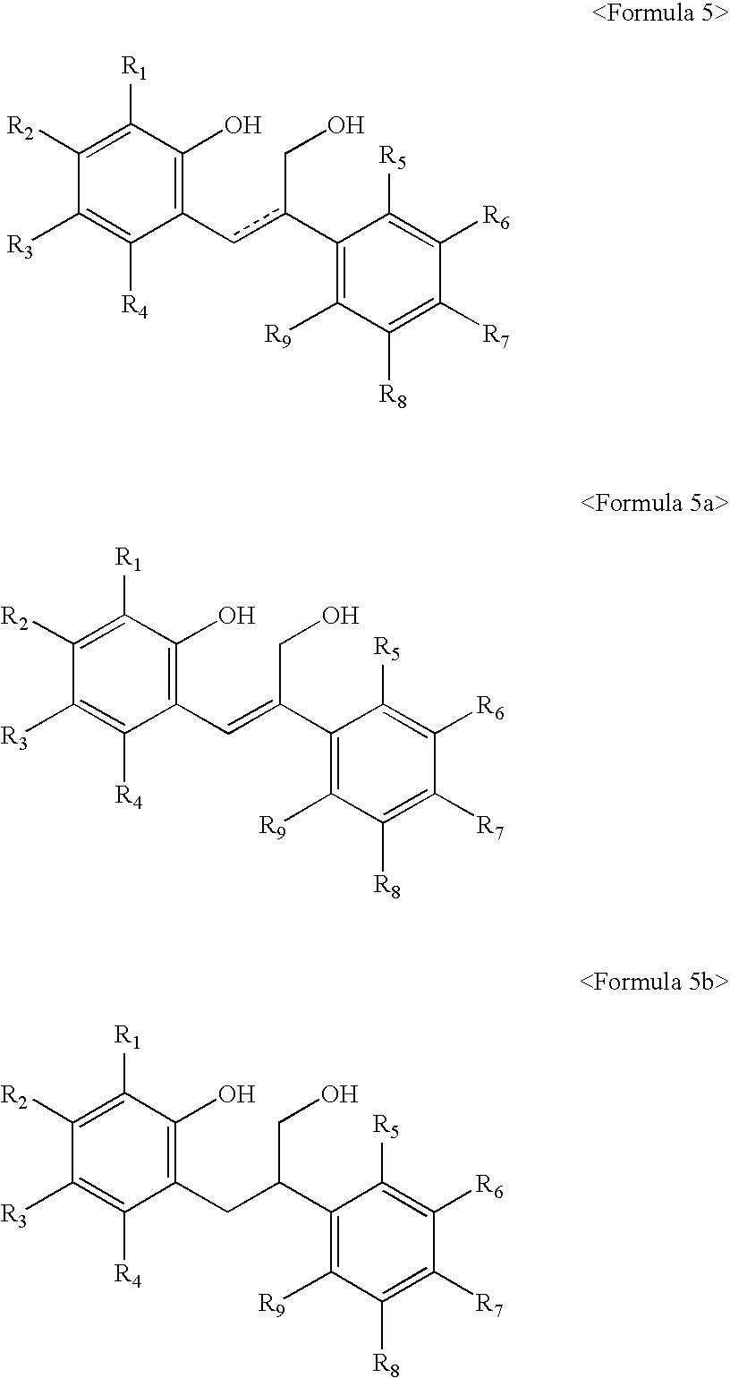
C1([R2])=C([R1])C(O)=C(C=C(CO)C2=C([R9])C([R8])=C([R7])C([R6])=C2[R5])C([R4])=C1[R3].C1([R2])=C([R1])C(O)=C(CC(CO)C2=C([R9])C([R8])=C([R7])C([R6])=C2[R5])C([R4])=C1[R3].C1([R2])=C([R1])C(O)=C(cc(CO)C2=C([R9])C([R8])=C([R7])C([R6])=C2[R5])C([R4])=C1[R3]
